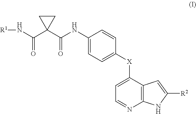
C1([X]C2=CC=C(NC(C3(C(N[R1])=O)CC3)=O)C=C2)=CC=NC2=C1C=C([R2])N2
